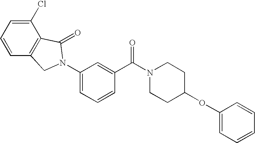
C1=C(N2CC3=C(C(Cl)=CC=C3)C2=O)C=C(C(N2CCC(OC3=CC=CC=C3)CC2)=O)C=C1
